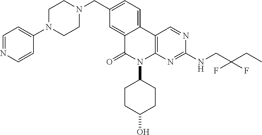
C1N(C2=CC=NC=C2)CCN(CC2=CC=C3C(=C2)C(=O)N(C2CCC(O)CC2)C2=C3C=NC(NCC(CC)(F)F)=N2)C1
